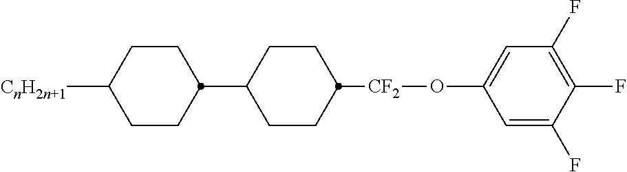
C1(C2CCC([CnH2n+1])CC2)CCC([CF2]OC2=CC(F)=C(F)C(F)=C2)CC1
